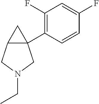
C12(C3=C(F)C=C(F)C=C3)C(CN(CC)C1)C2
